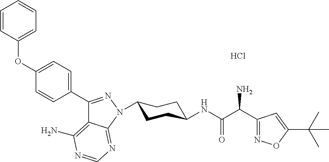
C1(C2=NN(C3CCC(NC(C(C4=NOC(C(C)(C)C)=C4)N)=O)CC3)C3=NC=NC(N)=C23)=CC=C(OC2=CC=CC=C2)C=C1.Cl
